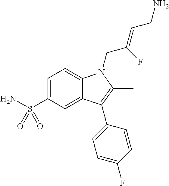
C1=C(S(=O)(N)=O)C=C2C(=C1)N(CC(=CCN)F)C(C)=C2C1=CC=C(F)C=C1
